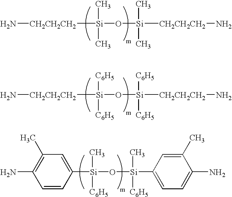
N[CH2CH2CH2][Si](O[Si]([CH2CH2CH2]N)(C)(C)C)(C)C.N[CH2CH2CH2][Si](O[Si]([CH2CH2CH2]N)(C)([C6H5])[C6H5])([C6H5])[C6H5].[Si](O[Si](C1=CC=C(N)C(C)=C1)([C6H5])C)(C)([C6H5])C1=CC(C)=C(N)C=C1
